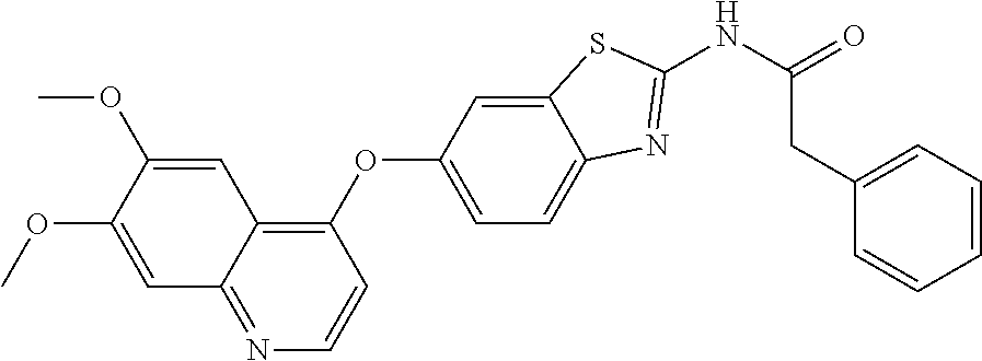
C1=C(OC)C(OC)=CC2=C(OC3=CC=C4C(=C3)SC(NC(CC3=CC=CC=C3)=O)=N4)C=CN=C12
